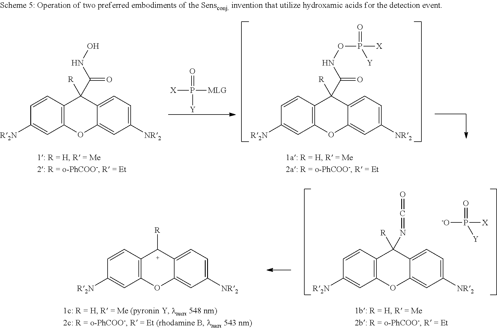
C12=C(C=CC([R2N])=C1)C([R])(C(=O)NO)C1=CC=C([NR2])C=C1O2.[X]P(=O)([MLG])[Y].C12=C(C=CC([R2N])=C1)C([R])(C(=O)NOP(=O)([X])[Y])C1=CC=C([NR2])C=C1O2.C12=C(C=CC([R2N])=C1)C([R])(N=C=O)C1=CC=C([NR2])C=C1O2.[-O]P(=O)([X])[Y].C12=C(C=CC([R2N])=C1)[C+]([R])C1=CC=C([NR2])C=C1O2
